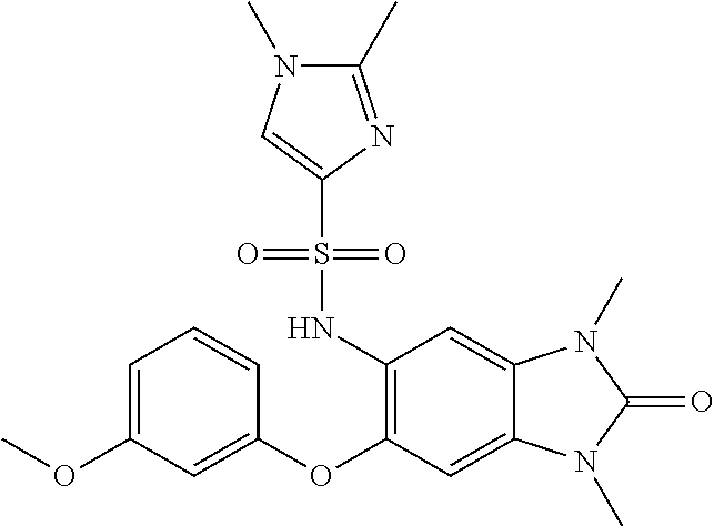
C1=C(OC)C=C(OC2=C(NS(C3=CN(C)C(C)=N3)(=O)=O)C=C3C(=C2)N(C)C(=O)N3C)C=C1
